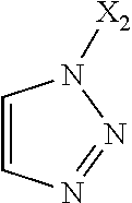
C1=CN=NN1[X2]
